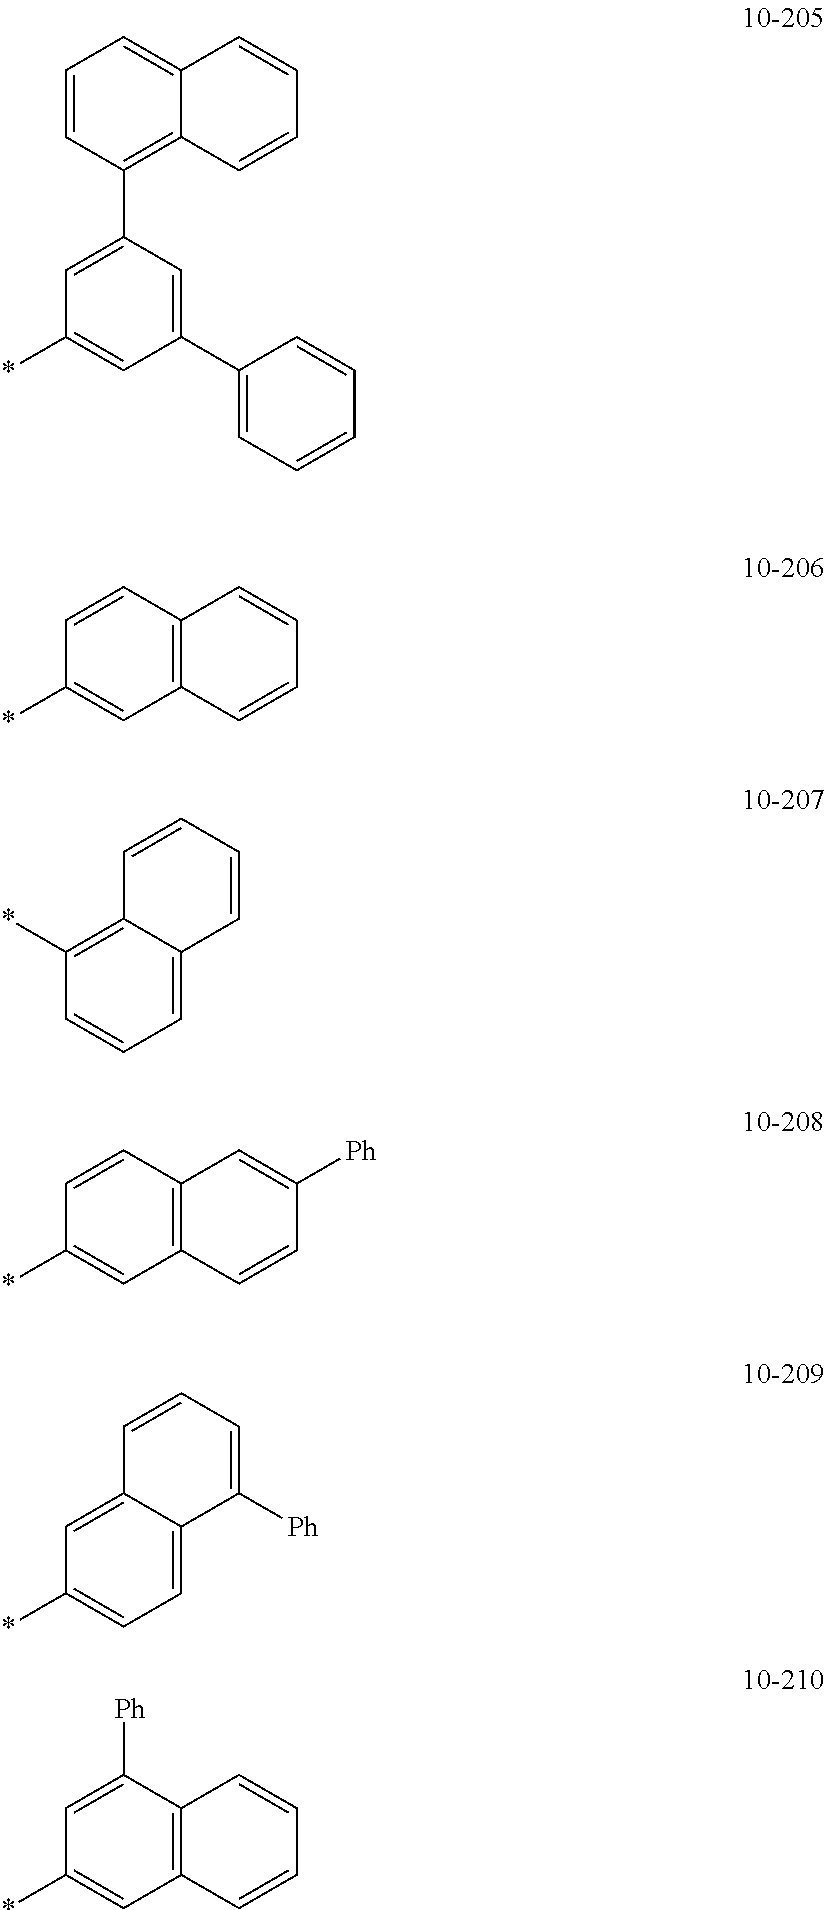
C1(*)=CC(C2=CC=CC=C2)=CC(C2=C3C(=CC=C2)C=CC=C3)=C1.C1(*)=CC2=C(C=C1)C=CC=C2.C1(*)=C2C(=CC=C1)C=CC=C2.C1(*)=CC2=C(C=C1)C=C([Ph])C=C2.C1(*)=CC=C2C(=C1)C=CC=C2[Ph].C1(*)=CC2=C(C([Ph])=C1)C=CC=C2
